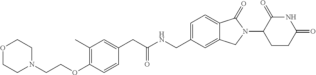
C1=C(CNC(CC2=CC(C)=C(OCCN3CCOCC3)C=C2)=O)C=C2C(=C1)C(=O)N(C1CCC(=O)NC1=O)C2
